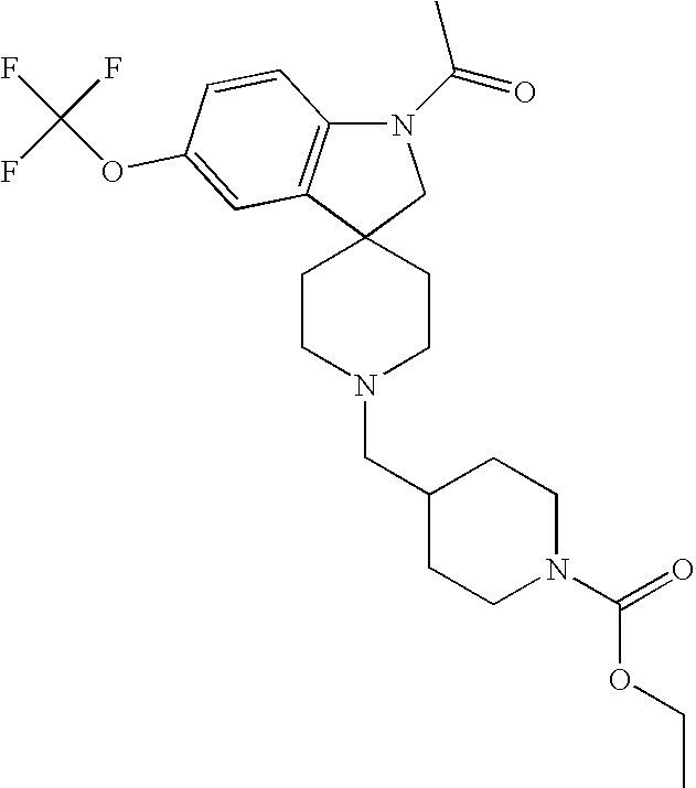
N1(C(=O)C)C2=C(C3(C1)CCN(CC1CCN(C(OCC)=O)CC1)CC3)C=C(OC(F)(F)F)C=C2
